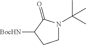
C1N(C(C)(C)C)C(=O)C([BocHN])C1
